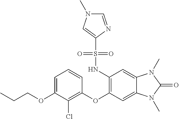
C1=C(OCCC)C(Cl)=C(OC2=C(NS(C3=CN(C)C=N3)(=O)=O)C=C3C(=C2)N(C)C(=O)N3C)C=C1
